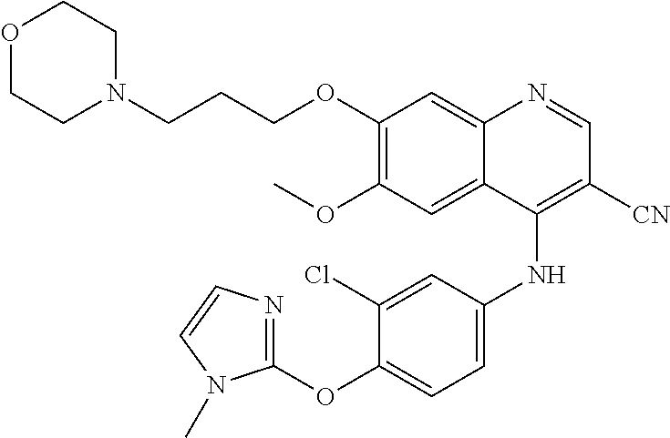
O1CCN(CCCOC2=C(OC)C=C3C(=C2)N=CC([CN])=C3NC2=CC=C(OC3=NC=CN3C)C(Cl)=C2)CC1
